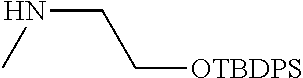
N(C)CC[OTBDPS]
